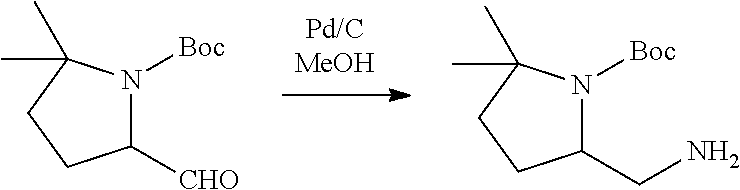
C1([CHO])N([Boc])C(C)(C)CC1.C1(CN)N([Boc])C(C)(C)CC1
